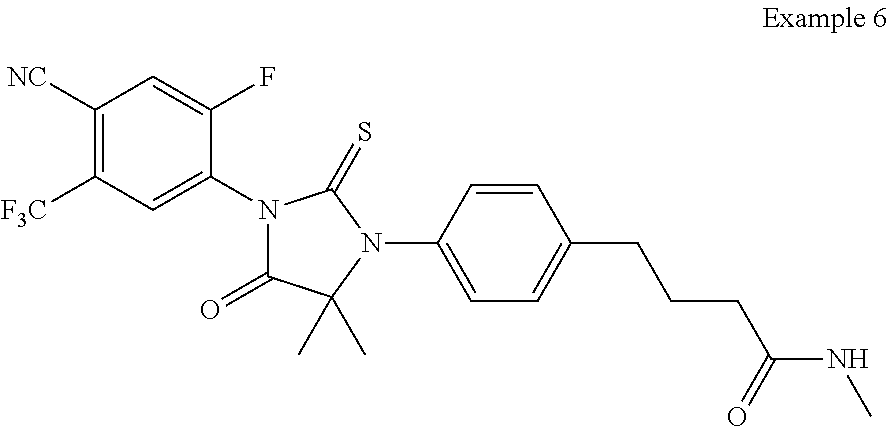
C1=C(N2C(C)(C)C(=O)N(C3=CC([F3C])=C([NC])C=C3F)C2=S)C=CC(CCCC(NC)=O)=C1
